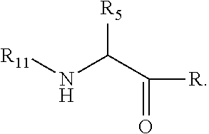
[R5]C(C([R])=O)N[R11]
